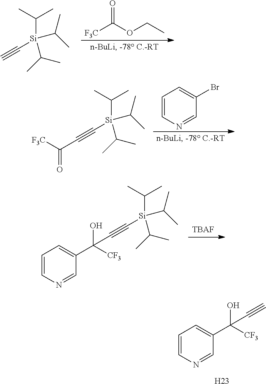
C#CC(O)(C1=CC=CN=C1)[CF3].[H23].[F3C]C(OCC)=O.C([Si](C(C)C)(C(C)C)C#C)(C)C.C1=CN=CC(Br)=C1.C([Si](C(C)C)(C(C)C)C#CC([F3C])=O)(C)C.[TBAF].C([Si](C(C)C)(C(C)C)C#CC(O)(C1=CC=CN=C1)[CF3])(C)C
